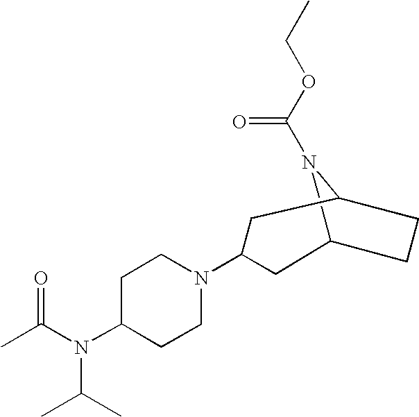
C12N(C(OCC)=O)C(CC1)CC(N1CCC(N(C(C)=O)C(C)C)CC1)C2
